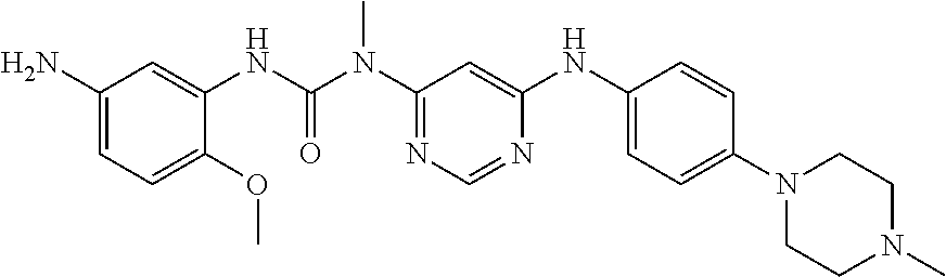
C1(N)=CC=C(OC)C(NC(N(C)C2=NC=NC(NC3=CC=C(N4CCN(C)CC4)C=C3)=C2)=O)=C1
